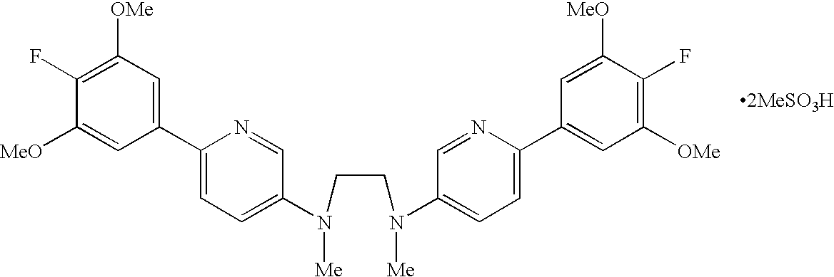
C1(C2=CC=C(N(CCN([Me])C3=CC=C(C4=CC([OMe])=C(F)C([MeO])=C4)N=C3)[Me])C=N2)=CC([OMe])=C(F)C([MeO])=C1
